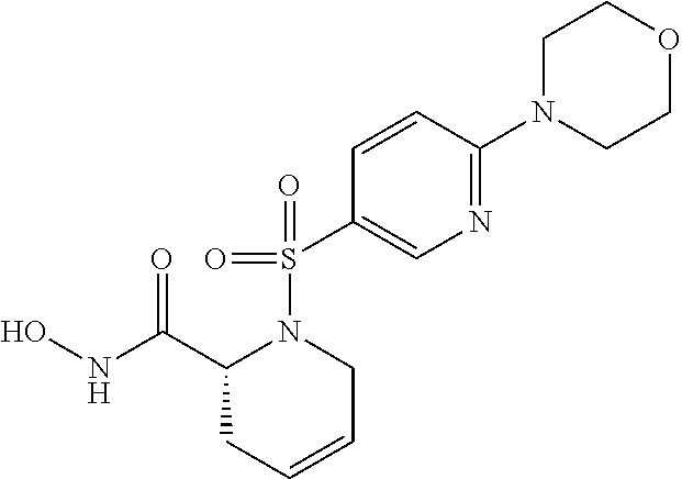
N1(C2=NC=C(S(N3C(C(NO)=O)CC=CC3)(=O)=O)C=C2)CCOCC1
